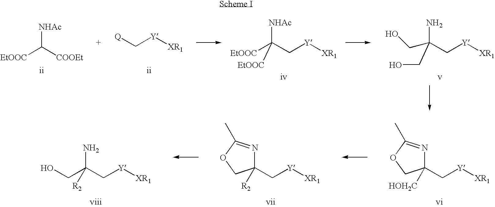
[NHAc]C([COOEt])[EtOOC].[Q]C[Y][XR1].C(C[Y][XR1])([EtOOC])([NHAc])[EtOOC].C(C[Y][XR1])(CO)(N)CO.C1(C[Y][XR1])([HOH2C])N=C(C)OC1.C1(C[Y][XR1])([R2])N=C(C)OC1.C(C[Y][XR1])([R2])(N)CO
